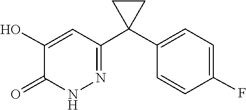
C1(C2(C3=CC=C(F)C=C3)CC2)=NNC(=O)C(O)=C1
